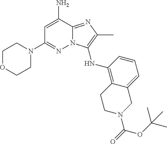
C1OCCN(C2=NN3C(=NC(C)=C3NC3=C4C(=CC=C3)CN(C(=O)OC(C)(C)C)CC4)C(N)=C2)C1
